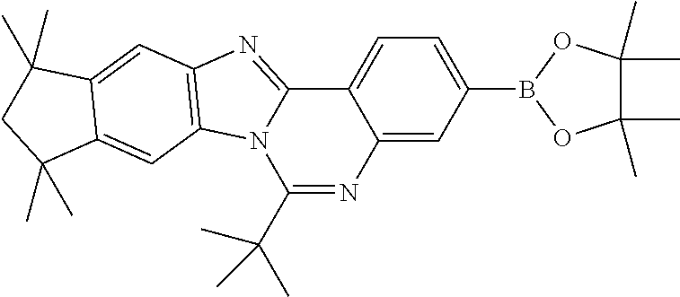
C1(C(C)(C)C)=NC2=CC(B3OC(C)(C)C(C)(C)O3)=CC=C2C2=NC3=C(N12)C=C1C(=C3)C(C)(C)CC1(C)C
